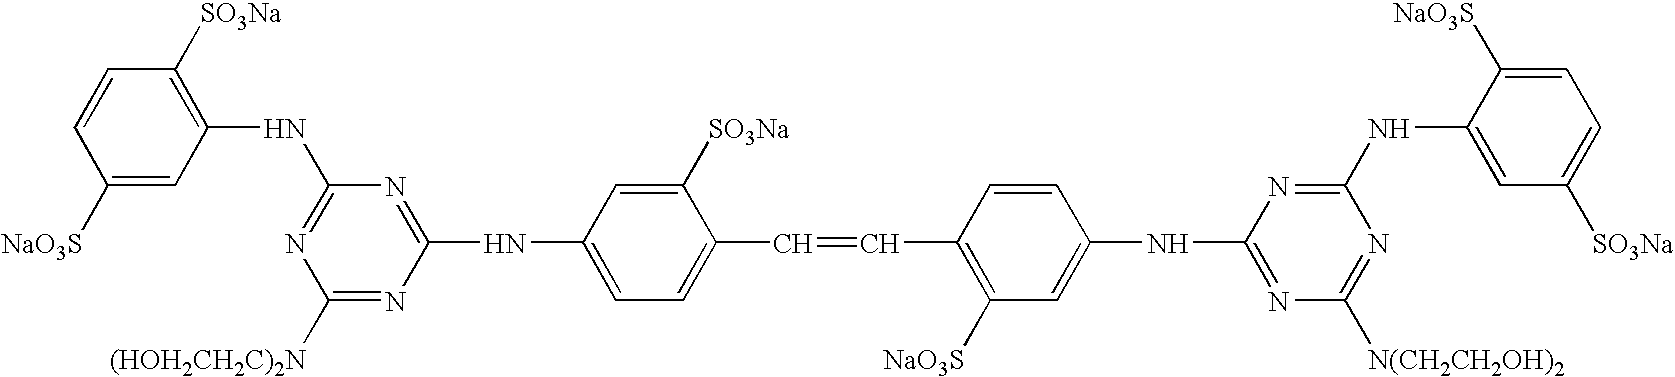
N(C1=NC([(HOH2CH2C)2N])=NC(NC2=CC=C(C=CC3=C([NaO3S])C=C(NC4=NC([N(CH2CH2OH)2])=NC(NC5=CC([SO3Na])=CC=C5[NaO3S])=N4)C=C3)C([SO3Na])=C2)=N1)C1=C([SO3Na])C=CC([NaO3S])=C1
